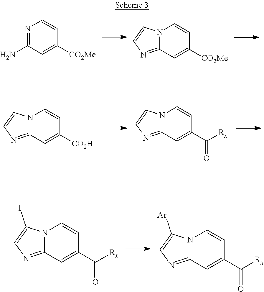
N1=C(N)C=C([CO2Me])C=C1.N12C(=NC=C1)C=C([CO2Me])C=C2.N12C(=NC=C1)C=C([CO2H])C=C2.N12C(=NC=C1)C=C(C([Rx])=O)C=C2.N12C(=NC=C1I)C=C(C([Rx])=O)C=C2.N12C(=NC=C1[Ar])C=C(C([Rx])=O)C=C2
